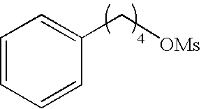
C1=CC=CC(C[OMs])=C1
